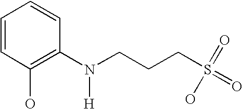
C1=CC(O)=C(N(CCCS(=O)(=O)O)[H])C=C1
